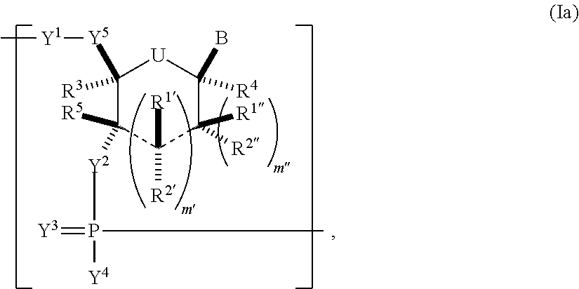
C1([R3])([Y5][Y1]C)C([R5])([Y2]P(=[Y3])(C)[Y4])C([R1])([R2])C([R1])([R2])C([R4])(B)[U]1
